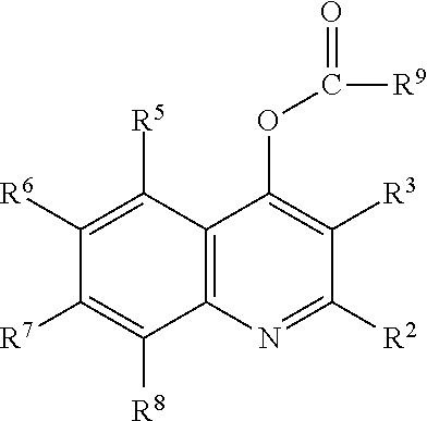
C12=C(N=C([R2])C([R3])=C1OC([R9])=O)C([R8])=C([R7])C([R6])=C2[R5]
